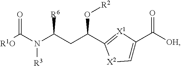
[R1O]C(N(C(CC(O[R2])C1=[X1]C(C([OH])=O)=C[X2]1)[R6])[R3])=O
